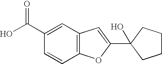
C(C1=CC2=C(C=C1)OC(C1(O)CCCC1)=C2)(=O)O
